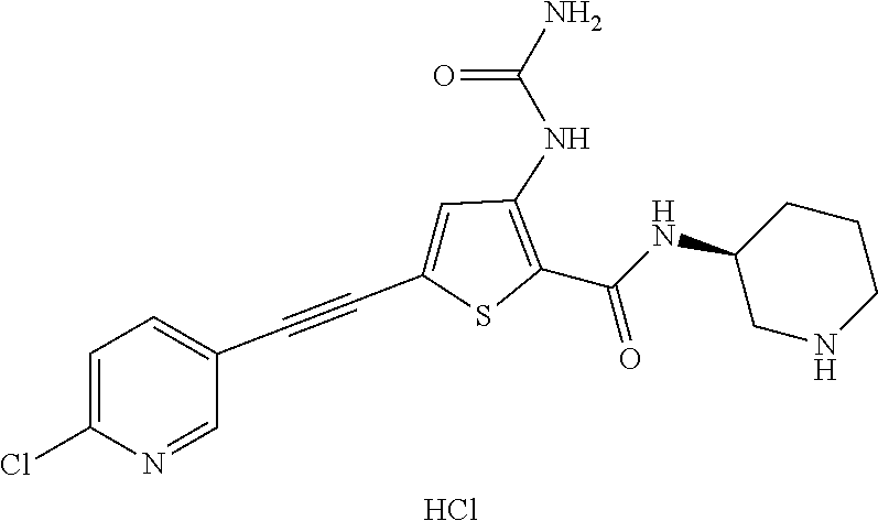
C1(C#CC2=CC=C(Cl)N=C2)=CC(NC(=O)N)=C(C(=O)NC2CNCCC2)S1.Cl
